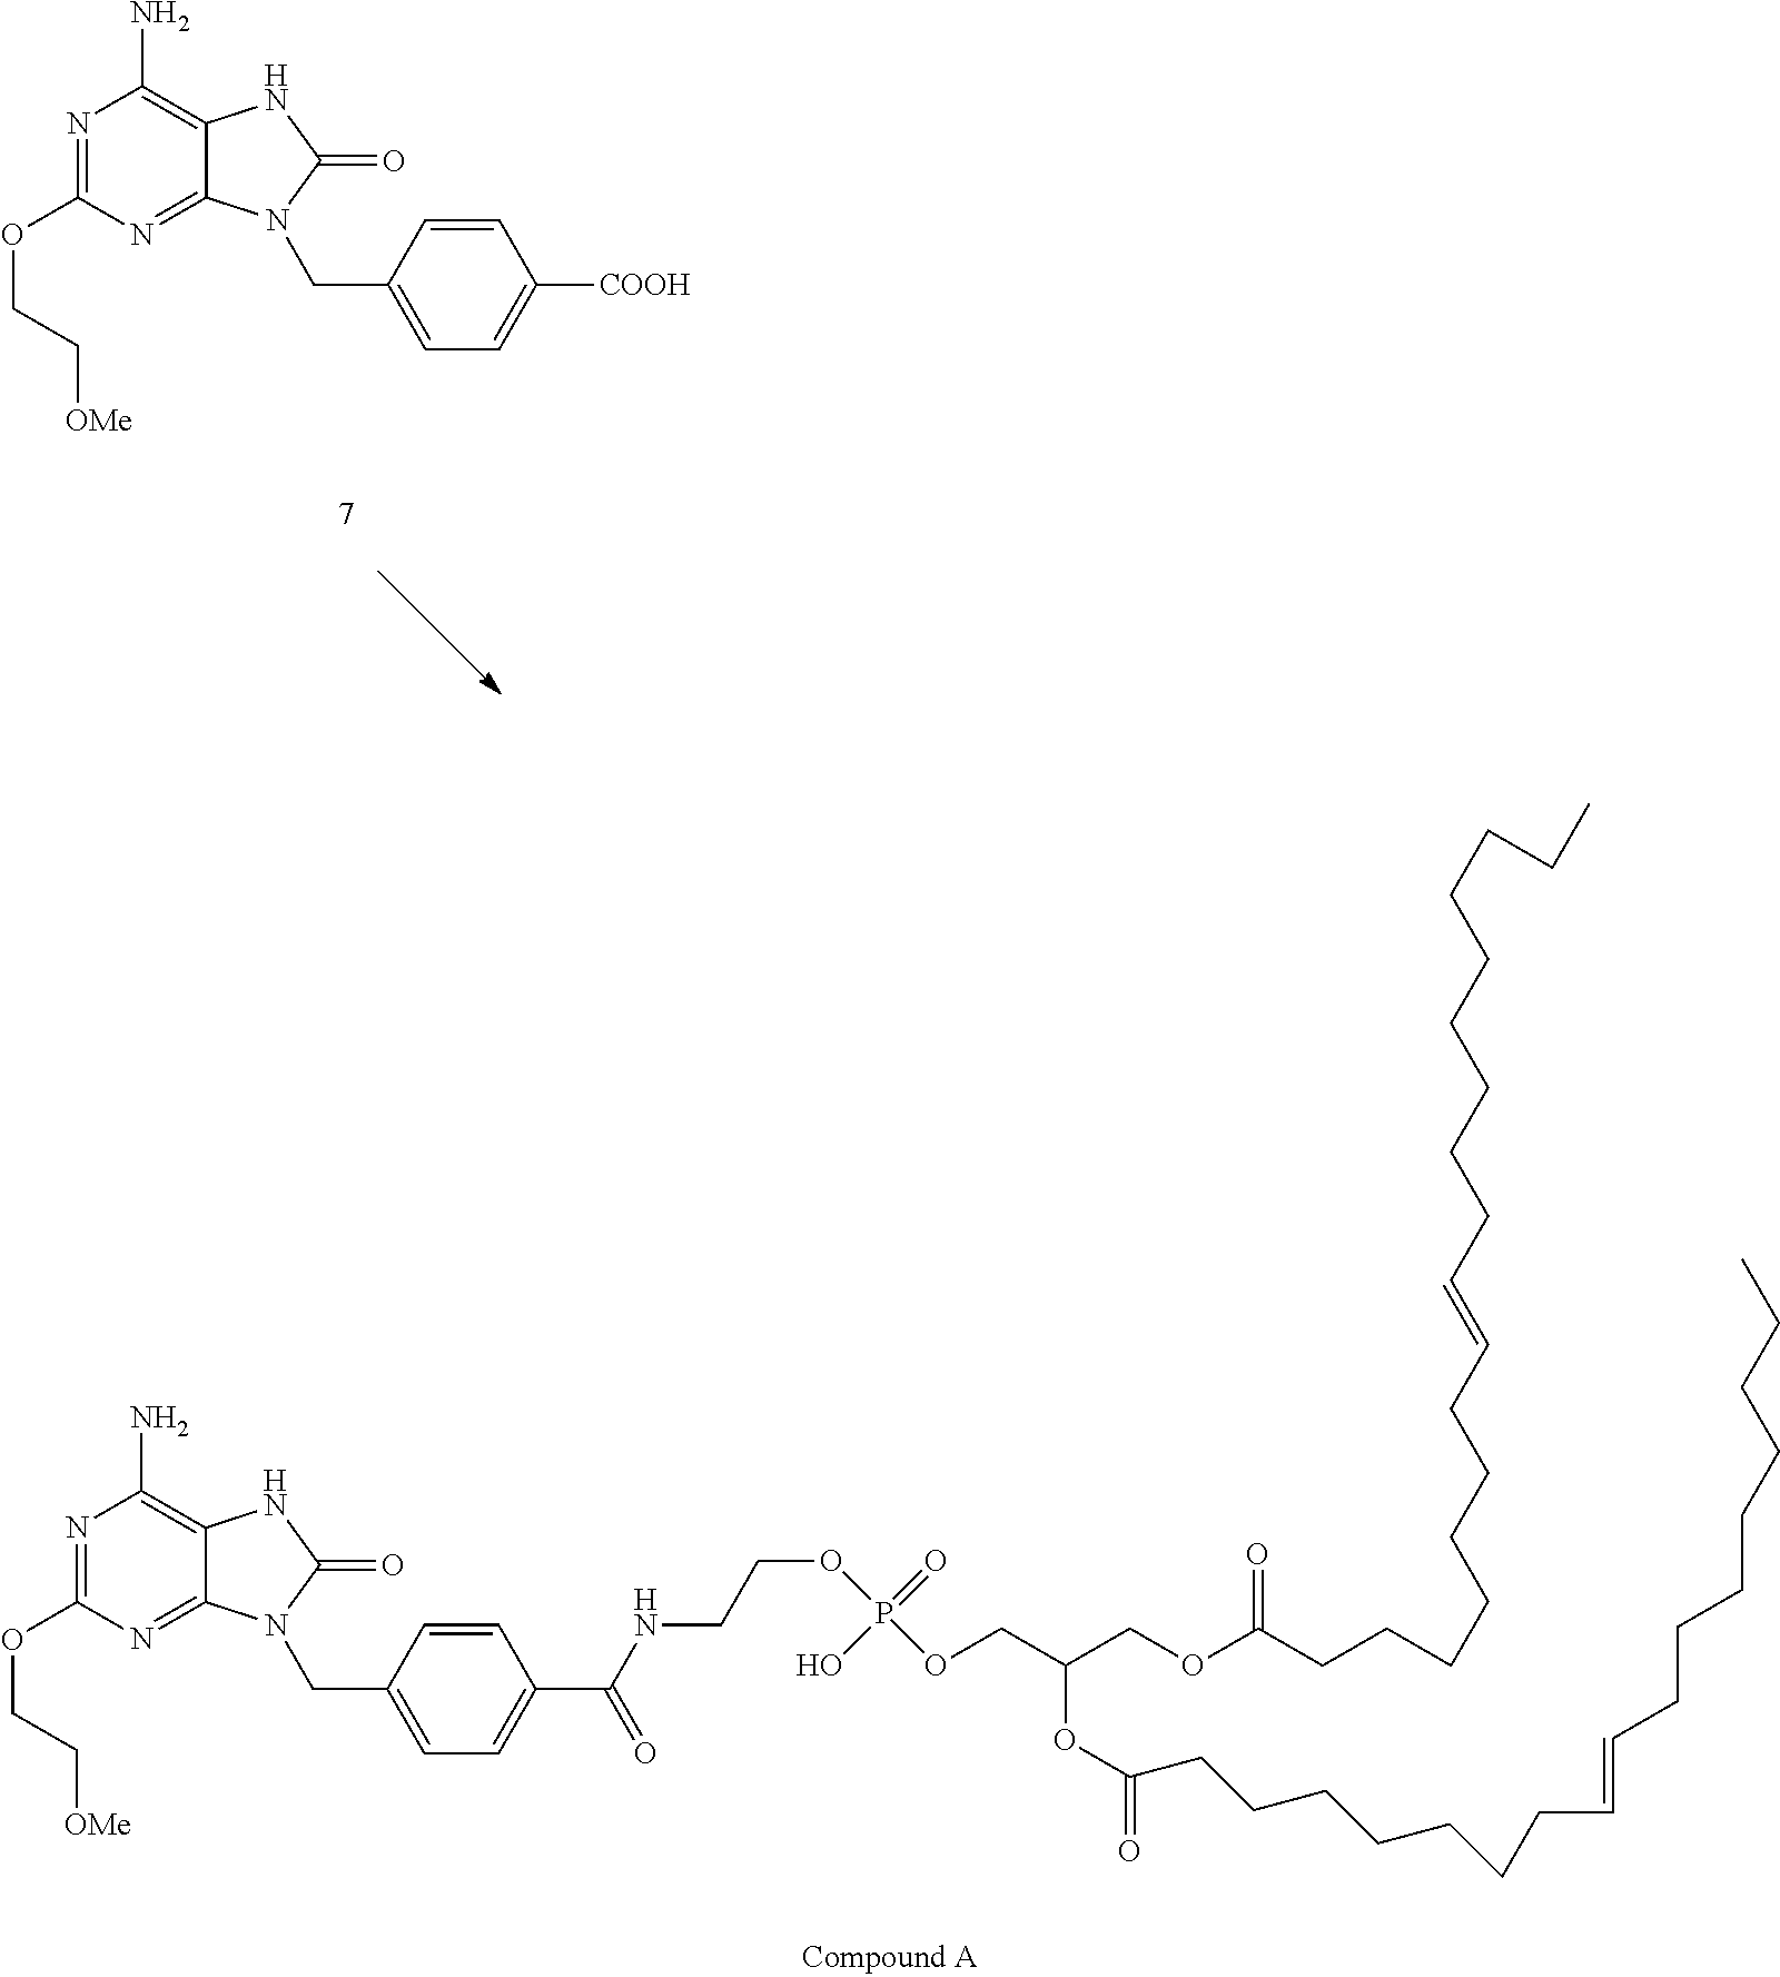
N1=C(OCC[OMe])N=C2C(=C1N)NC(=O)N2CC1=CC=C(C(NCCOP(=O)(OCC(OC(=O)CCCCCCCC=CCCCCCCCC)COC(CCCCCCCC=CCCCCCCCCC)=O)O)=O)C=C1.N1=C(OCC[OMe])N=C2C(=C1N)NC(=O)N2CC1=CC=C([COOH])C=C1
